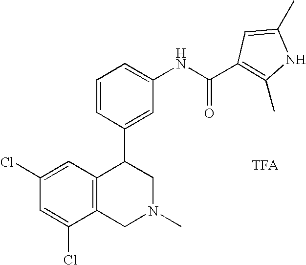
C1=C(NC(=O)C2=C(C)NC(C)=C2)C=C(C2C3=C(CN(C)C2)C(Cl)=CC(Cl)=C3)C=C1
